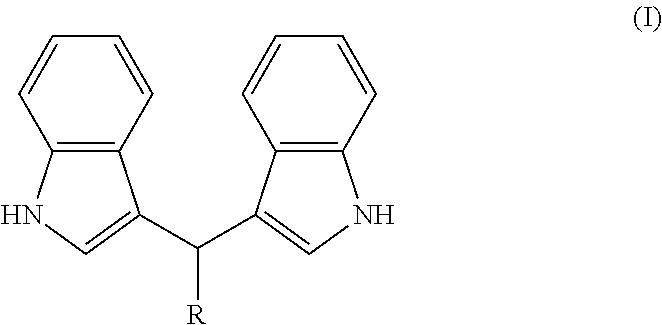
C12=C(C=CC=C1)C(C(C1=CNC3=C1C=CC=C3)[R])=CN2
